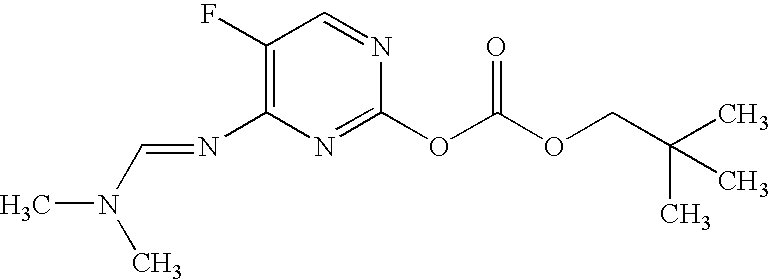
N(C1=C(F)C=NC(OC(OCC(C)(C)C)=O)=N1)=CN(C)C
